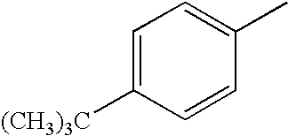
C1=C([(CH3)3C])C=CC(C)=C1
